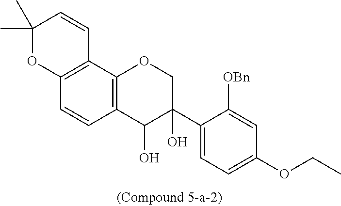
C12=C(C3=C(C=C1)C(O)C(C1=CC=C(OCC)C=C1[OBn])(O)CO3)C=CC(C)(C)O2
